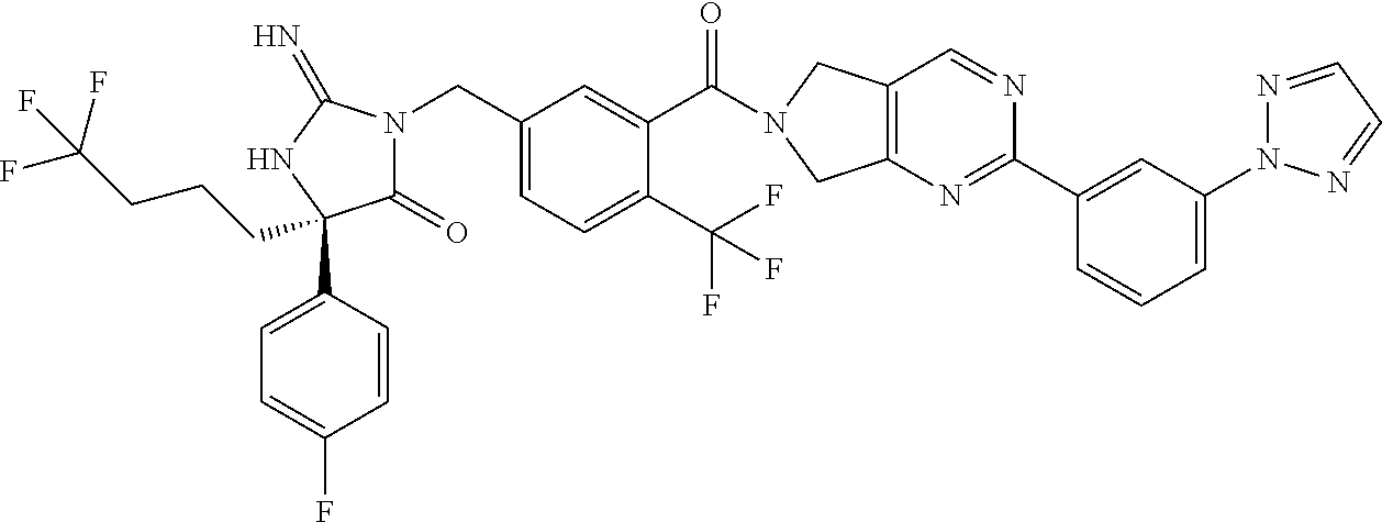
C1(=O)N(CC2=CC=C(C(F)(F)F)C(C(=O)N3CC4=C(C3)N=C(C3=CC(N5N=CC=N5)=CC=C3)N=C4)=C2)C(=N)NC1(C1=CC=C(F)C=C1)CCCC(F)(F)F
